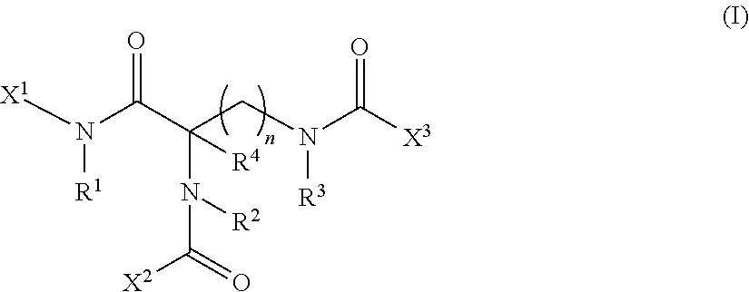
[X1]N(C(C(CN(C([X3])=O)[R3])(N([R2])C(=O)[X2])[R4])=O)[R1]
